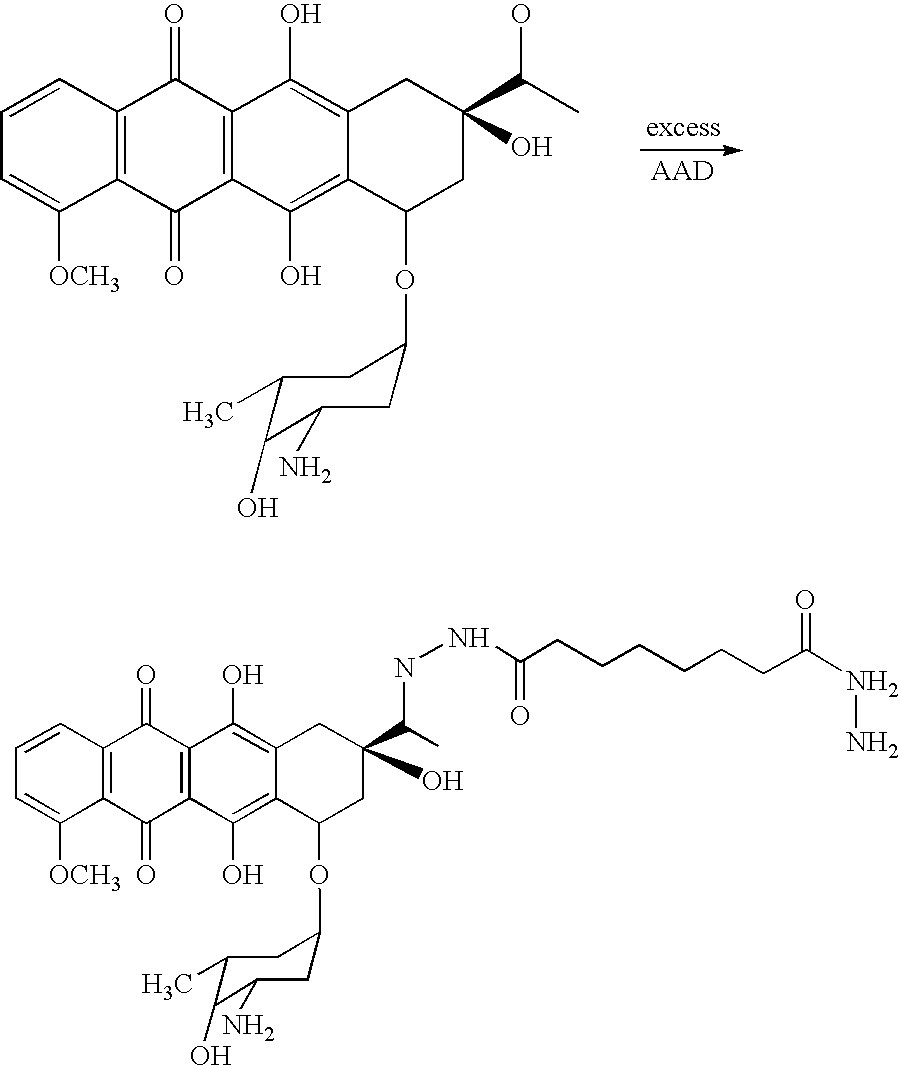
C1=CC2=C(C([OCH3])=C1)C(=O)C1=C(C2=O)C(O)=C2C(=C1O)C(OC1CC(N)C(O)C(C)C1)CC(C(C)O)(O)C2.C1=CC2=C(C([OCH3])=C1)C(=O)C1=C(C2=O)C(O)=C2C(=C1O)C(OC1CC(N)C(O)C(C)C1)CC(C(C)NNC(CCCCCCC(NN)=O)=O)(O)C2
